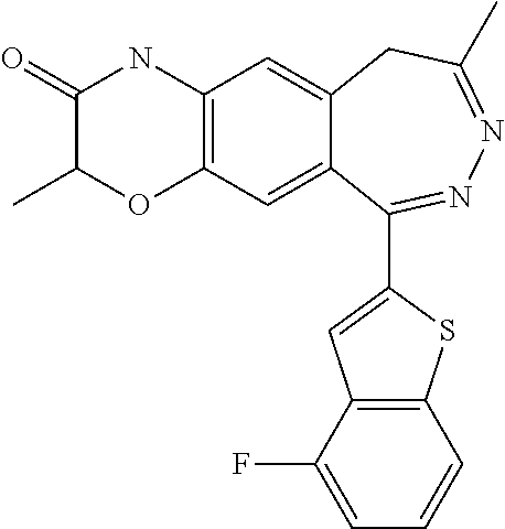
C12=C(C=C3C(=C1)CC(C)=NN=C3C1=CC3=C(S1)C=CC=C3F)OC(C)C(=O)N2
